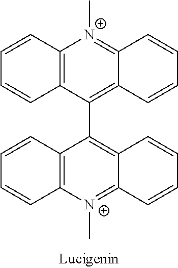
C12=C(C(C3=C4C(=[N+](C)C5=C3C=CC=C5)C=CC=C4)=C3C(=[N+]1C)C=CC=C3)C=CC=C2
